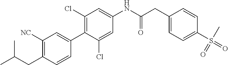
C1(CC(C)C)=C([NC])C=C(C2=C(Cl)C=C(NC(CC3=CC=C(S(=O)(=O)C)C=C3)=O)C=C2Cl)C=C1
